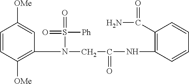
C1(N(CC(NC2=C(C(N)=O)C=CC=C2)=O)S(=O)([Ph])=O)=C([OMe])C=CC([OMe])=C1
